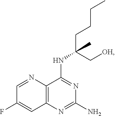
N1=CC(F)=CC2=C1C(NC(CCCC)(C[OH])C)=NC(N)=N2
